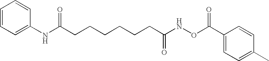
C1=CC=C(NC(CCCCCCC(NOC(C2=CC=C(C)C=C2)=O)=O)=O)C=C1
